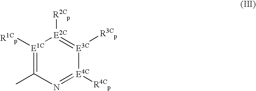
[E1C]1([R1Cp])=C(C)N=[E4C]([R4Cp])[E3C]([R3Cp])=[E2C]1[R2Cp]
